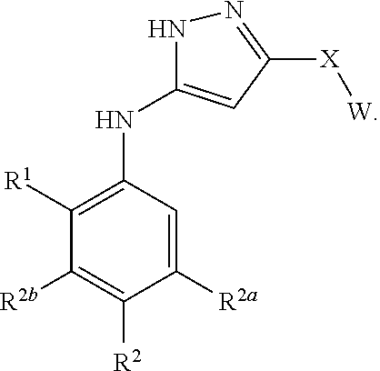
C1([R2b])=C([R2])C([R2a])=CC(NC2=CC([X][W])=NN2)=C1[R1]
